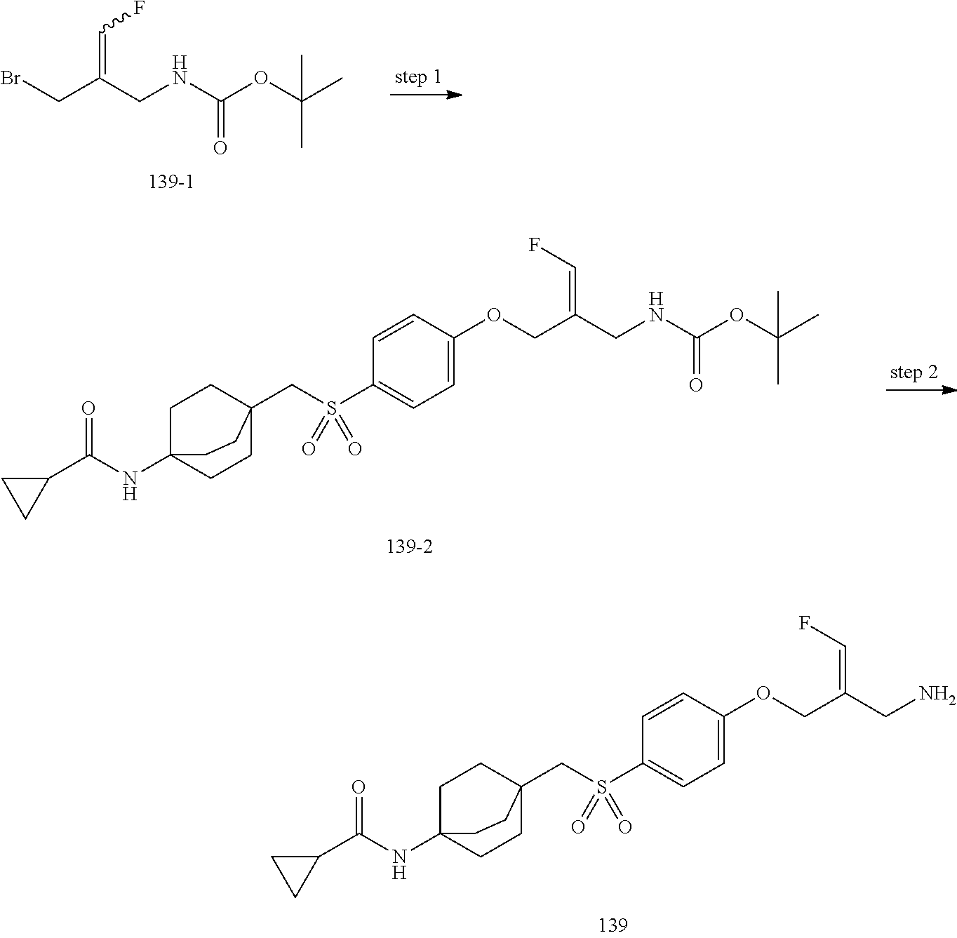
BrCC(CNC(OC(C)(C)C)=O)=CF.S(=O)(C1=CC=C(OCC(CNC(OC(C)(C)C)=O)=CF)C=C1)(CC12CCC(NC(C3CC3)=O)(CC1)CC2)=O.S(=O)(C1=CC=C(OCC(CN)=CF)C=C1)(CC12CCC(NC(C3CC3)=O)(CC1)CC2)=O
